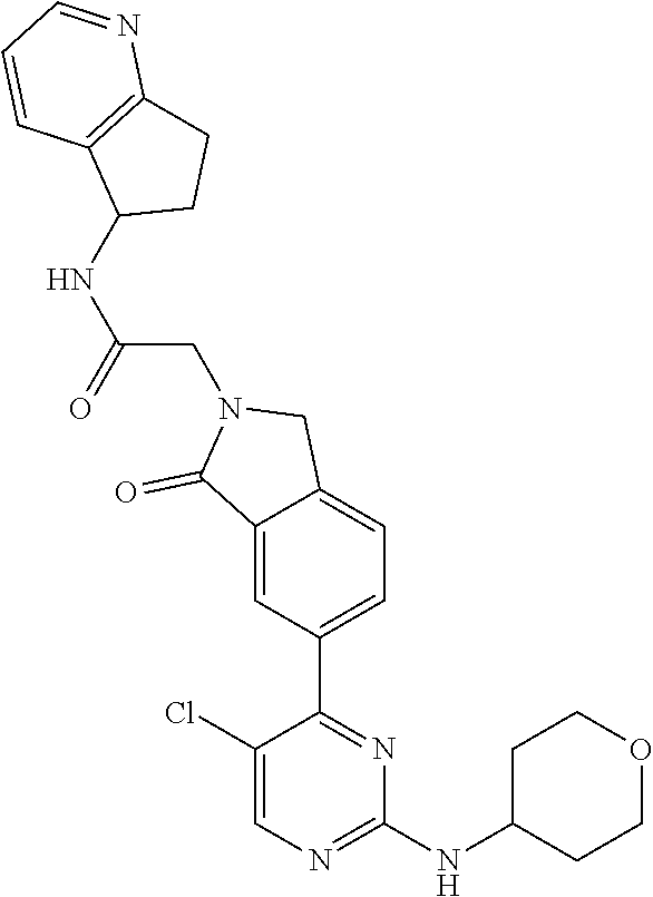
C1(Cl)=CN=C(NC2CCOCC2)N=C1C1=CC=C2C(=C1)C(=O)N(CC(NC1CCC3=C1C=CC=N3)=O)C2
